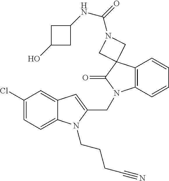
C1(Cl)=CC=C2C(=C1)C=C(CN1C3=C(C=CC=C3)C3(C1=O)CN(C(=O)NC1CC(O)C1)C3)N2CCCC#N
